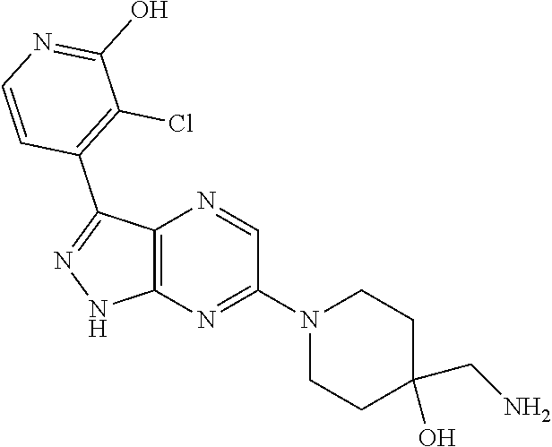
C12=C(N=C(N3CCC(CN)(O)CC3)C=N1)NN=C2C1=C(Cl)C(O)=NC=C1
